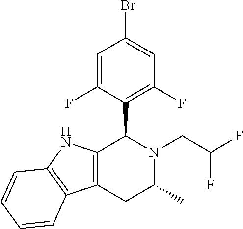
C12=C(CC(C)N(CC(F)F)C1C1=C(F)C=C(Br)C=C1F)C1=C(N2)C=CC=C1
